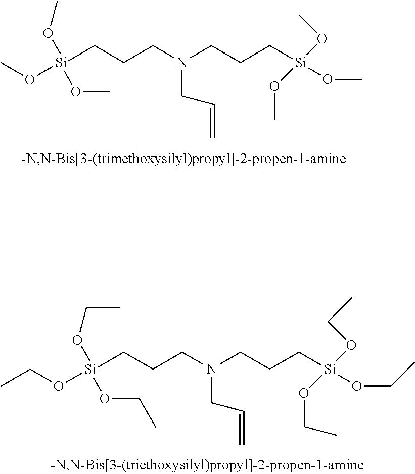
[Si](CCCN(CCC[Si](OC)(OC)OC)CC=C)(OC)(OC)OC.[Si](CCCN(CCC[Si](OCC)(OCC)OCC)CC=C)(OCC)(OCC)OCC
